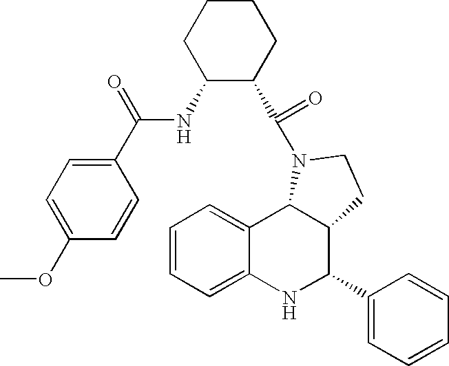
C1=CC=C2C(=C1)C1C(C(C3=CC=CC=C3)N2)CCN1C(=O)C1C(NC(C2=CC=C(OC)C=C2)=O)CCCC1
